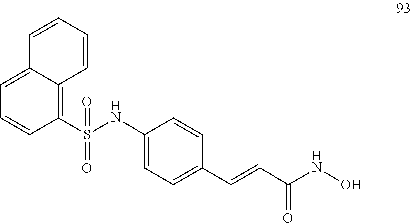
C1(S(NC2=CC=C(C=CC(NO)=O)C=C2)(=O)=O)=C2C(=CC=C1)C=CC=C2
